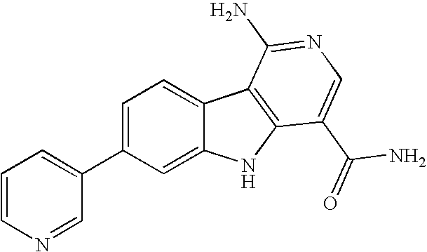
C1=C(C2=CC=CN=C2)C=C2C(=C1)C1=C(N2)C(C(=O)N)=CN=C1N
